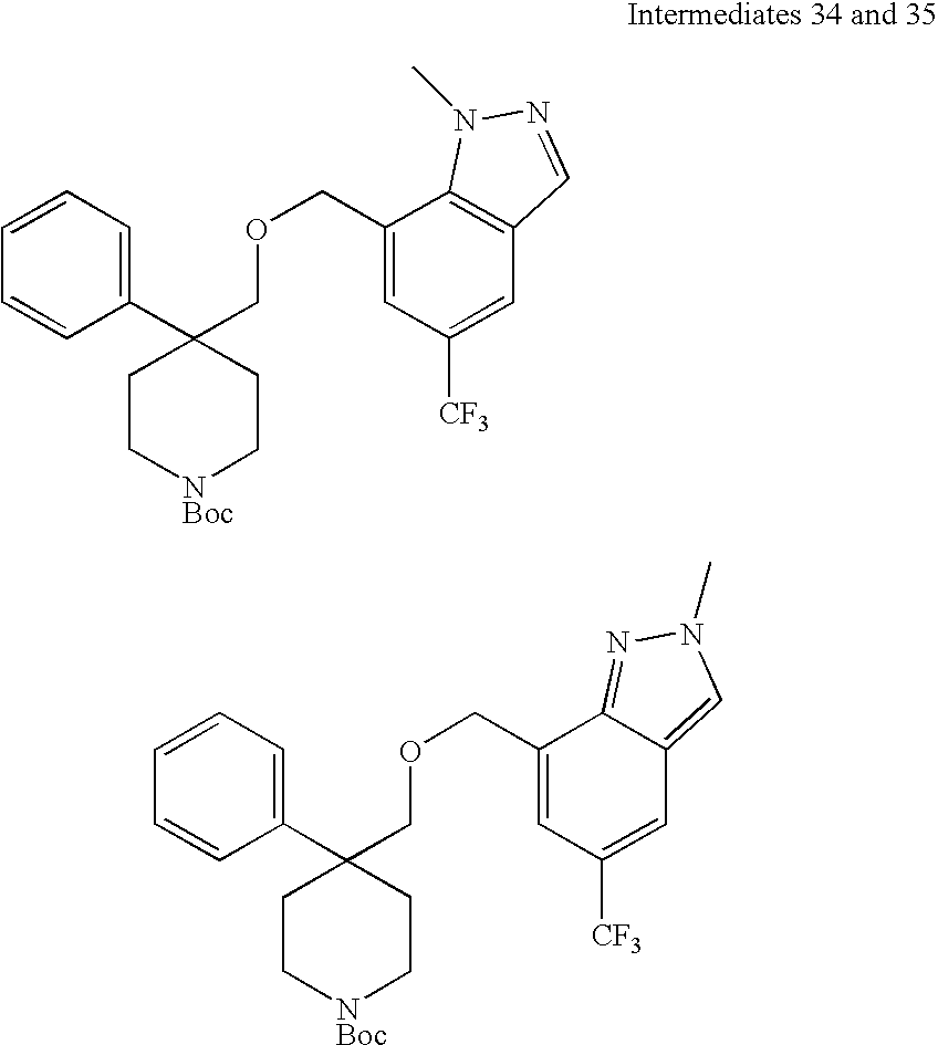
C1(COCC2(C3=CC=CC=C3)CC[NBoc]CC2)=CC([CF3])=CC2=C1N(C)N=C2.C1(COCC2(C3=CC=CC=C3)CC[NBoc]CC2)=CC([CF3])=CC2=CN(C)N=C12
